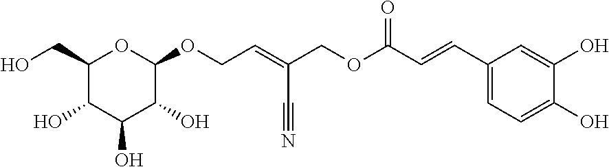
C1(CO)C(O)C(O)C(O)C(OCC=C(COC(C=CC2=CC=C(O)C(O)=C2)=O)C#N)O1
